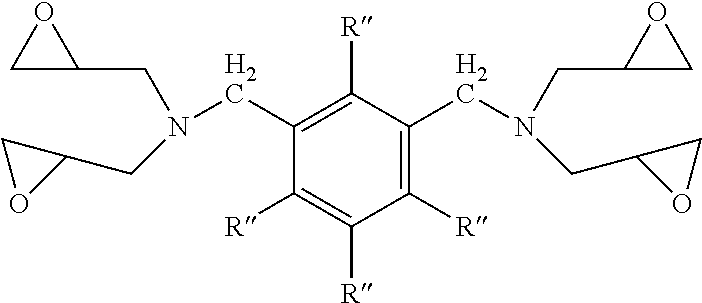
C1(CN(CC2OC2)CC2CO2)=C([R])C(CN(CC2CO2)CC2CO2)=C([R])C([R])=C1[R]
